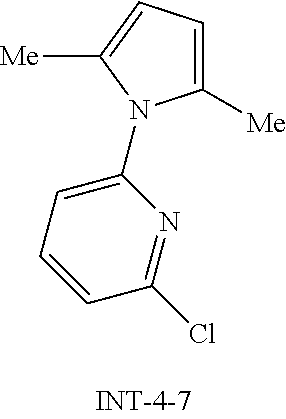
C1=CC=C(N2C([Me])=CC=C2[Me])N=C1Cl
